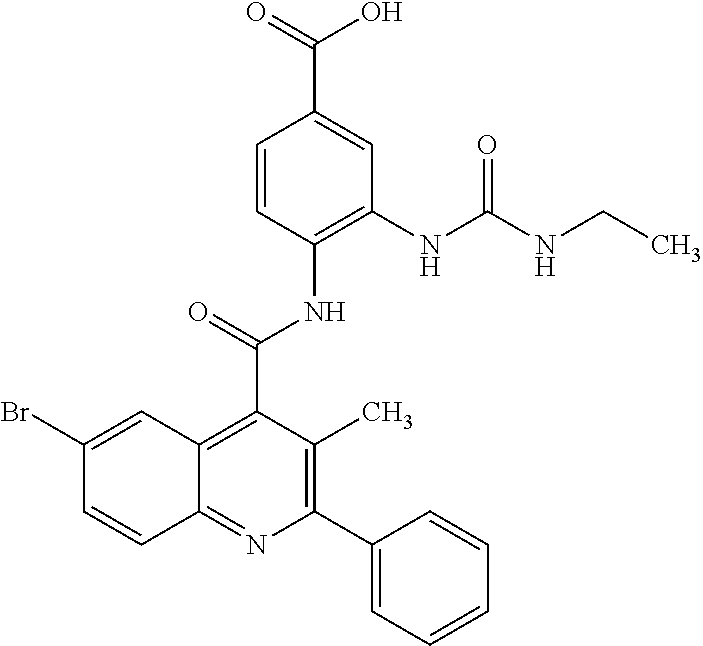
C12=C(C(=O)NC3=C(NC(NCC)=O)C=C(C(=O)O)C=C3)C(C)=C(C3=CC=CC=C3)N=C1C=CC(Br)=C2
